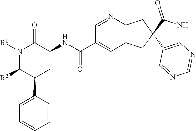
N1([R1])C([R2])C(C2=CC=CC=C2)CC(NC(C2=CC3=C(N=C2)CC2(C3)C3=C(NC2=O)N=CN=C3)=O)C1=O
